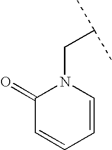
C(N1C(=O)C=CC=C1)C(C)C
